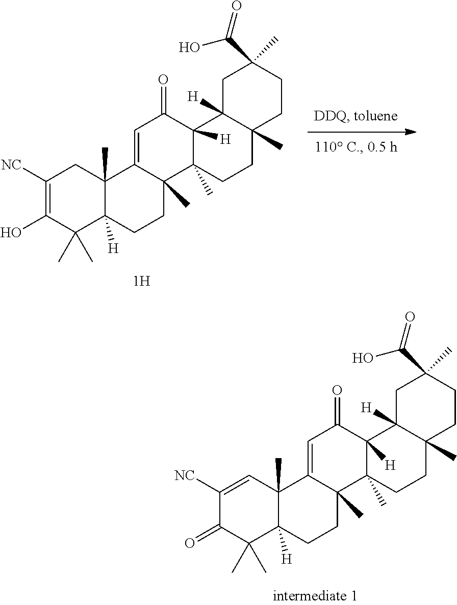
C1(=O)C(C)(C)C2([H])C(C)(C=C1[NC])C1=CC(=O)C3([H])C(C)(C1(C)CC2)CCC1(C)C3([H])CC(C(=O)O)(C)CC1.C1(O)=C([NC])CC2(C)C([H])(C1(C)C)CCC1(C)C2=CC(=O)C2([H])C1(C)CCC1(C)C2([H])CC(C(=O)O)(C)CC1
